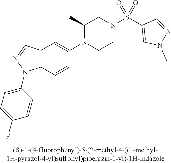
N1(C2=CC3=C(C=C2)N(C2=CC=C(F)C=C2)N=C3)CCN(S(C2=CN(C)N=C2)(=O)=O)CC1C
